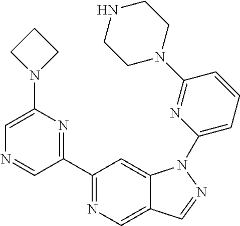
C1(C2=NC(N3CCC3)=CN=C2)=NC=C2C(=C1)N(C1=CC=CC(N3CCNCC3)=N1)N=C2
